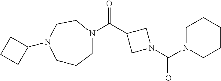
C(C1CN(C(N2CCCCC2)=O)C1)(=O)N1CCCN(C2CCC2)CC1
